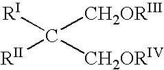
C([RI])([CH2ORIII])([RII])[CH2ORIV]
